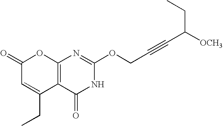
C12=C(C(=O)NC(OCC#CC(CC)[OCH3])=N1)C(CC)=CC(=O)O2
